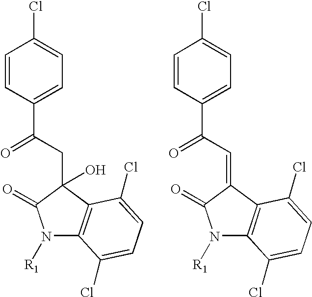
C1=CC(C(=O)CC2(O)C(=O)N([R1])C3=C2C(Cl)=CC=C3Cl)=CC=C1Cl.C1=CC(C(=O)C=C2C(=O)N([R1])C3=C2C(Cl)=CC=C3Cl)=CC=C1Cl
